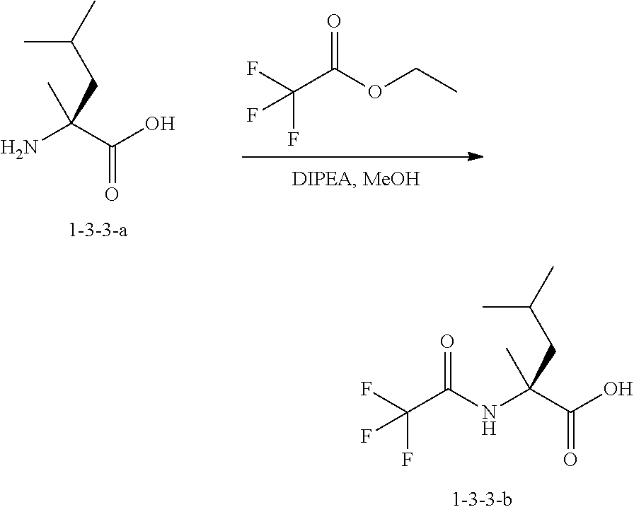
NC(C(O)=O)(C)CC(C)C.FC(F)(F)C(OCC)=O.FC(F)(F)C(NC(C(O)=O)(C)CC(C)C)=O
